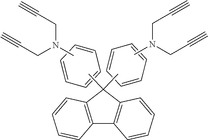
C1=CC=CC=C1.C1=CC=CC=C1.C12=C(C(C)(C)C3=C1C=CC=C3)C=CC=C2.CN(CC#C)CC#C.CN(CC#C)CC#C
